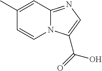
C1=CN2C(=NC=C2C(=O)O)C=C1C
